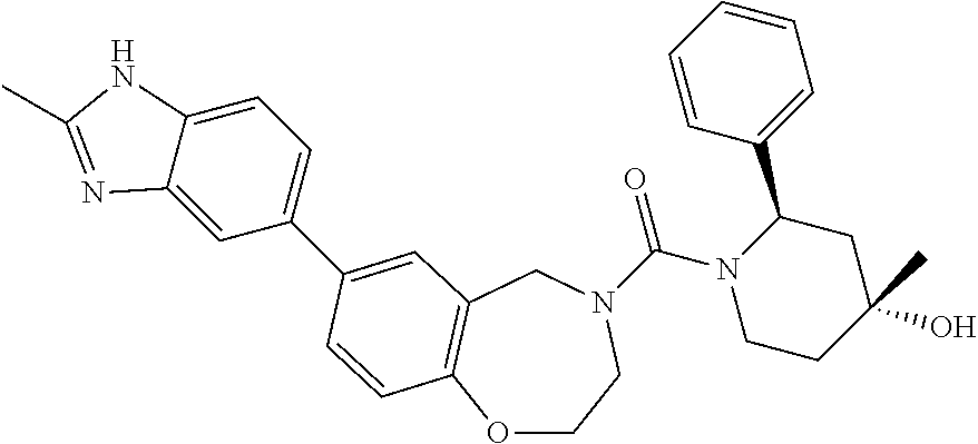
O1CCN(C(N2CCC(O)(C)CC2C2=CC=CC=C2)=O)CC2=C1C=CC(C1=CC=C3C(=C1)N=C(C)N3)=C2
